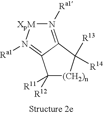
N1([Ra1])=C2C(=N([Ra1])[XpM]1)C([R12])([R11])[(CH2)n]C2([R13])[R14]
